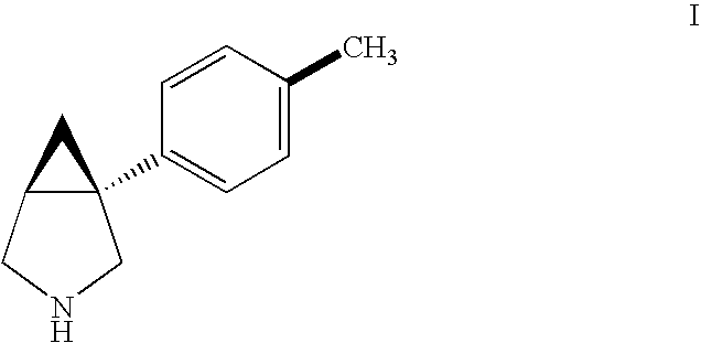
C12(C3=CC=C(C)C=C3)C(CNC1)C2
